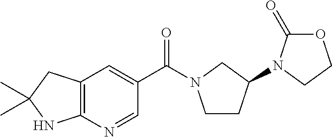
C12=C(N=CC(C(=O)N3CCC(N4C(=O)OCC4)C3)=C1)NC(C)(C)C2
